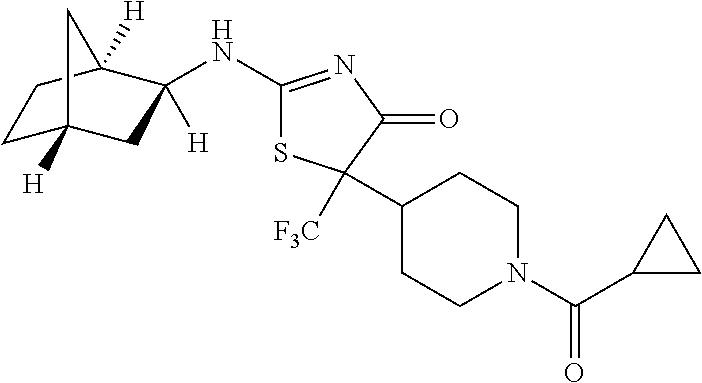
C1C2([H])CC(NC3=NC(=O)C(C4CCN(C(C5CC5)=O)CC4)([F3C])S3)([H])C([H])(C1)C2
